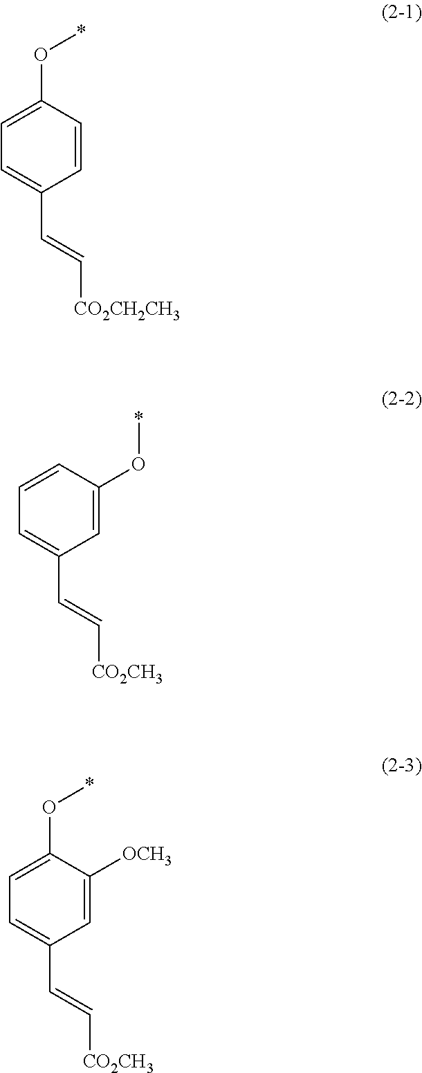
C1=C(O*)C=CC(C=C[CO2CH2CH3])=C1.C1=CC(O*)=CC(C=C[CO2CH3])=C1.C1=C(O*)C([OCH3])=CC(C=C[CO2CH3])=C1
